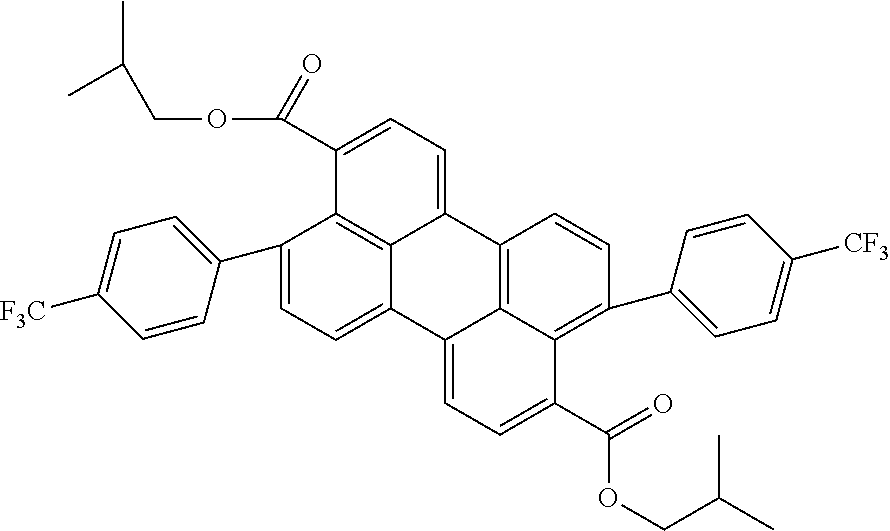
C1=CC(C2=CC=C3C4=C2C(C(=O)OCC(C)C)=CC=C4C2=C4C3=CC=C(C(OCC(C)C)=O)C4=C(C3=CC=C([CF3])C=C3)C=C2)=CC=C1[F3C]
